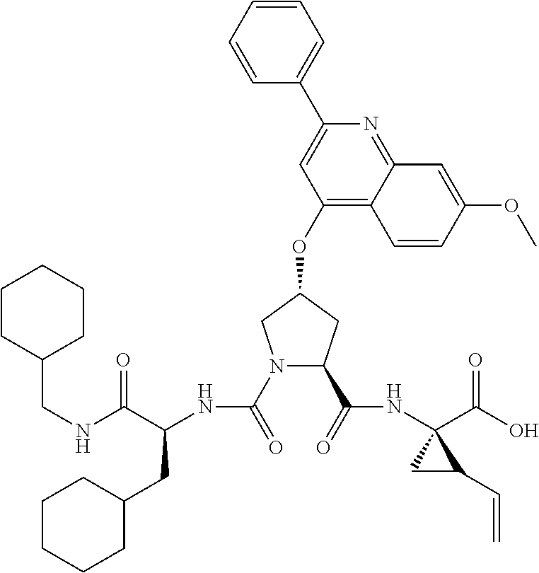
C1=C(C2=CC(OC3CN(C(=O)NC(C(NCC4CCCCC4)=O)CC4CCCCC4)C(C(=O)NC4(C(O)=O)CC4C=C)C3)=C3C(=N2)C=C(OC)C=C3)C=CC=C1
